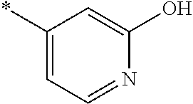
C1(*)=CC=NC(O)=C1
